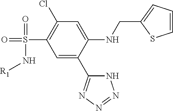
C1=C(C2=NN=NN2)C(NCC2=CC=CS2)=CC(Cl)=C1S(=O)(=O)N[R1]
